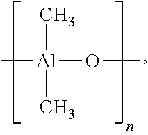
C[Al](C)(C)OC
